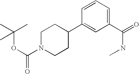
C1(C(=O)NC)=CC=CC(C2CCN(C(OC(C)(C)C)=O)CC2)=C1
